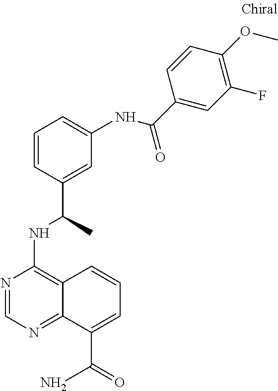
N1=CN=C2C(=C1NC(C)C1=CC(NC(C3=CC(F)=C(OC)C=C3)=O)=CC=C1)C=CC=C2C(=O)N
